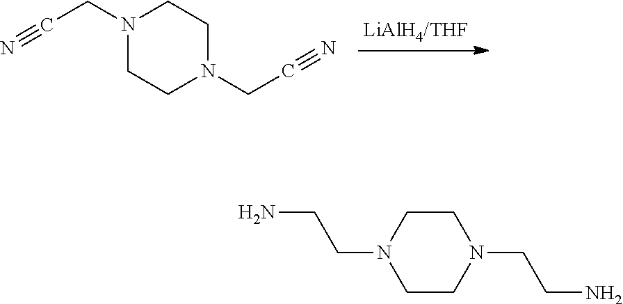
[LiAlH4/THF].N1(CC#N)CCN(CC#N)CC1.C1CN(CCN)CCN1CCN
